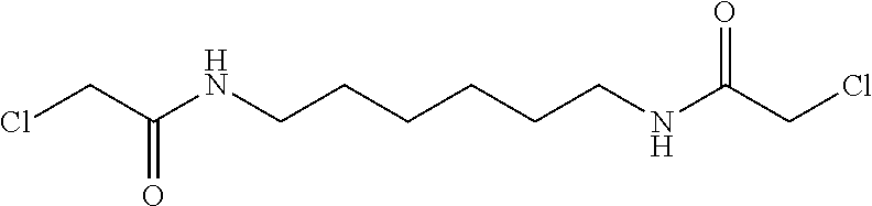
ClCC(NCCCCCCNC(CCl)=O)=O
